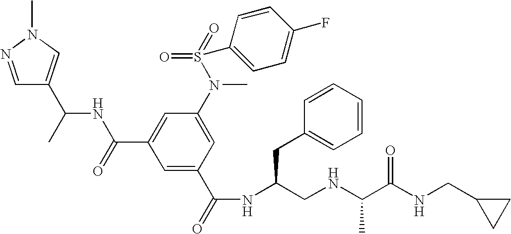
C1=NN(C)C=C1C(NC(C1=CC(N(S(=O)(=O)C2=CC=C(F)C=C2)C)=CC(C(=O)NC(CNC(C(NCC2CC2)=O)C)CC2=CC=CC=C2)=C1)=O)C
